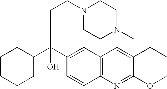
C1CCCC(C(C2=CC3=C(C=C2)N=C(OC)C(CC)=C3)(CCN2CCN(C)CC2)O)C1
